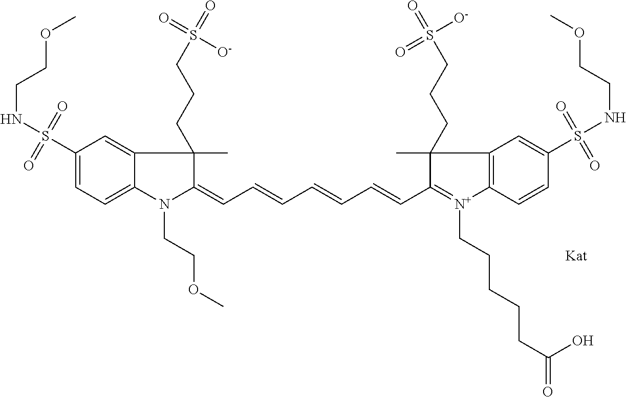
C1(S(=O)(NCCOC)=O)=CC=C2C(=C1)C(C)(CCCS(=O)(=O)[O-])C(=CC=CC=CC=CC1=[N+](CCCCCC(=O)O)C3=C(C1(C)CCCS(=O)(=O)[O-])C=C(S(=O)(NCCOC)=O)C=C3)N2CCOC
